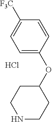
Cl.C1([F3C])=CC=C(OC2CCNCC2)C=C1
